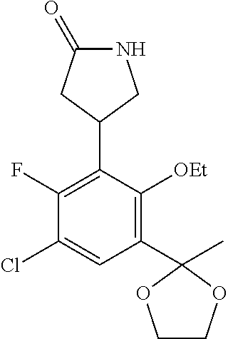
C1(F)=C(C2CC(=O)NC2)C([OEt])=C(C2(C)OCCO2)C=C1Cl
